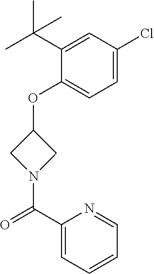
C1(OC2CN(C(C3=CC=CC=N3)=O)C2)=CC=C(Cl)C=C1C(C)(C)C
